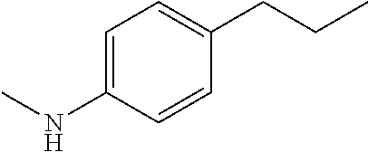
C1=C(NC)C=CC(CCC)=C1
